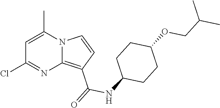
C1=C(C)N2C(=C(C(=O)NC3CCC(OCC(C)C)CC3)C=C2)N=C1Cl
